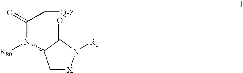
C1[X]N([R1])C(=O)C1N([R80])C(=O)C[Q-Z]
